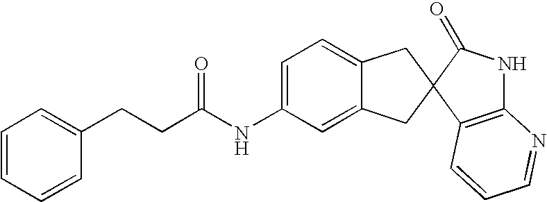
C1=CC=CC(CCC(NC2=CC=C3C(=C2)CC2(C3)C3=C(NC2=O)N=CC=C3)=O)=C1
